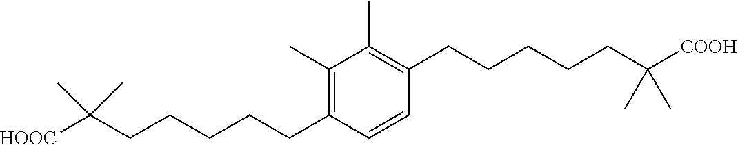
C1(C)=C(CCCCCC(C)(C)[COOH])C=CC(CCCCCC(C)(C)[HOOC])=C1C
